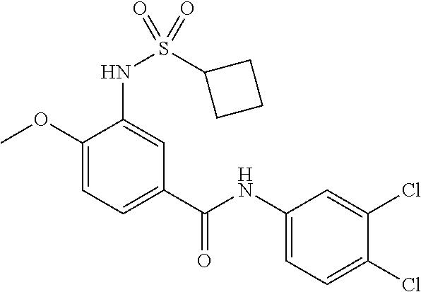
C1(NC(C2=CC=C(OC)C(NS(C3CCC3)(=O)=O)=C2)=O)=CC=C(Cl)C(Cl)=C1
